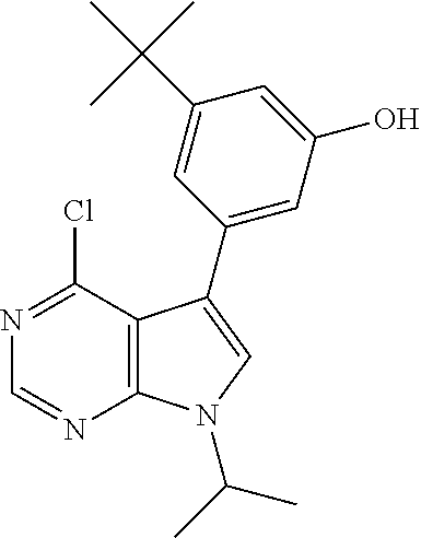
N1=C(Cl)C2=C(N=C1)N(C(C)C)C=C2C1=CC(O)=CC(C(C)(C)C)=C1
